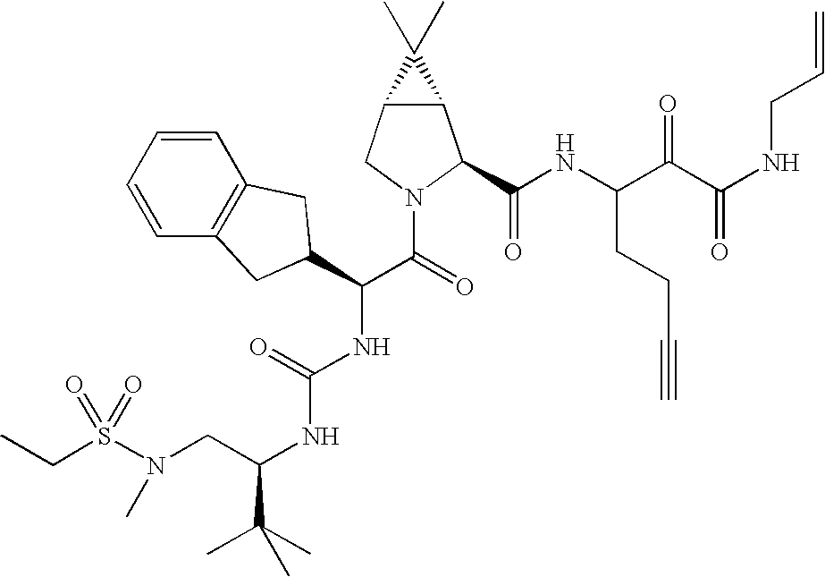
S(N(CC(NC(NC(C(=O)N1C(C(NC(C(C(NCC=C)=O)=O)CCC#C)=O)C2C(C1)C2(C)C)C1CC2=C(C=CC=C2)C1)=O)C(C)(C)C)C)(=O)(=O)CC
